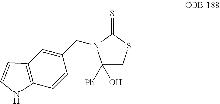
C1([Ph])(O)CSC(=S)N1CC1=CC2=C(C=C1)NC=C2
